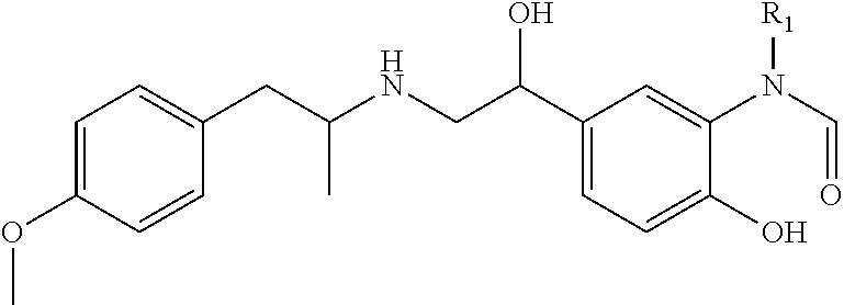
C1=C(N(C=O)[R1])C(O)=CC=C1C(CNC(CC1=CC=C(OC)C=C1)C)O
